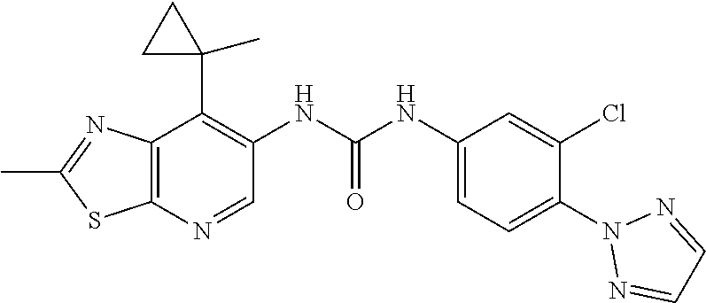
C12=C(N=CC(NC(NC3=CC=C(N4N=CC=N4)C(Cl)=C3)=O)=C1C1(C)CC1)SC(C)=N2
